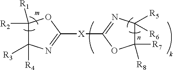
C1([X]C2=NC([R5])([R6])C([R7])([R8])O2)=NC([R3])([R4])C([R1])([R2])O1
